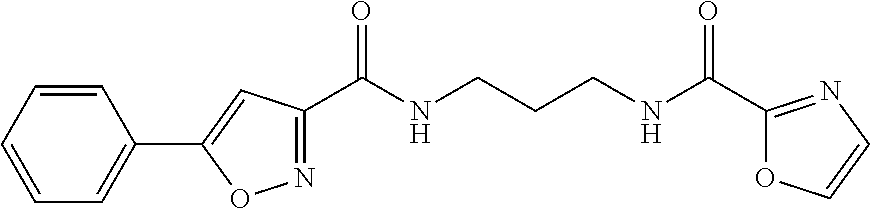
C1(C(NCCCNC(C2=NOC(C3=CC=CC=C3)=C2)=O)=O)=NC=CO1
